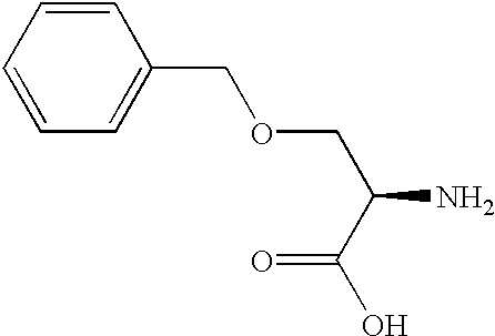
C1=CC=CC=C1COCC(C(=O)O)N
